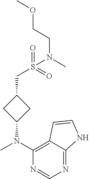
N1=C2C(=C(N(C)C3CC(CS(N(CCOC)C)(=O)=O)C3)N=C1)C=CN2
